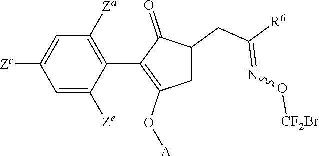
C1=C([Ze])C(C2=C(O[A])CC(CC([R6])=NO[CF2Br])C2=O)=C([Za])C=C1[Zc]
